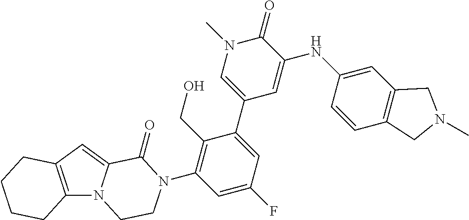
C12=C(C=C3N1CCN(C1=C(CO)C(C4=CN(C)C(=O)C(NC5=CC6=C(C=C5)CN(C)C6)=C4)=CC(F)=C1)C3=O)CCCC2
